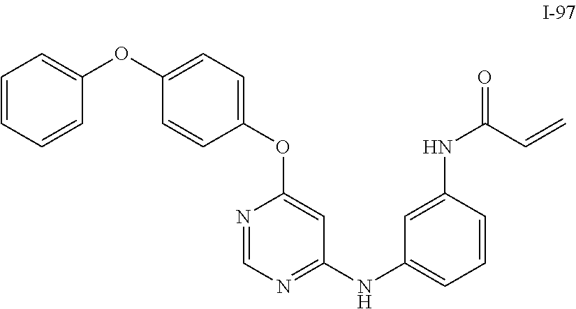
C1=CC=CC(OC2=CC=C(OC3=CC(NC4=CC=CC(NC(C=C)=O)=C4)=NC=N3)C=C2)=C1
